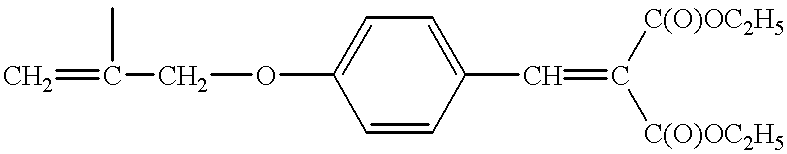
C1=C(OCC(=C)C)C=CC(C=C([C(O)OC2H5])[C(O)OC2H5])=C1
